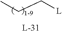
C(C[L])C
